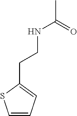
C(NC(C)=O)CC1=CC=CS1
